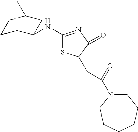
C1C2CC(C1)CC2NC1=NC(=O)C(CC(N2CCCCCC2)=O)S1
